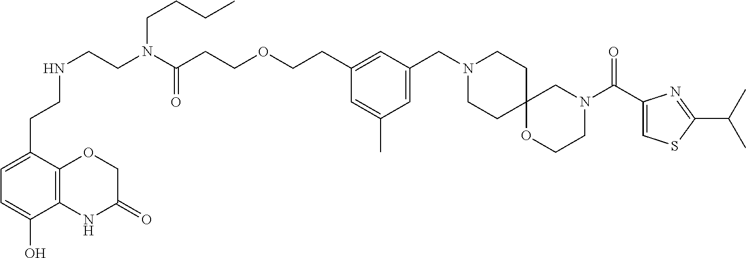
C1=C(CCNCCN(C(CCOCCC2=CC(CN3CCC4(CC3)OCCN(C(C3=CSC(C(C)C)=N3)=O)C4)=CC(C)=C2)=O)CCCC)C2=C(C(O)=C1)NC(=O)CO2
